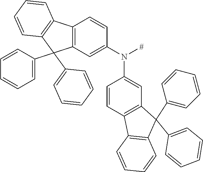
C12=C(C=C(N([#])C3=CC4=C(C=C3)C3=C(C4(C4=CC=CC=C4)C4=CC=CC=C4)C=CC=C3)C=C1)C(C1=CC=CC=C1)(C1=CC=CC=C1)C1=C2C=CC=C1
